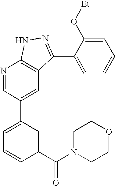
N1=CC(C2=CC=CC(C(N3CCOCC3)=O)=C2)=CC2=C1NN=C2C1=CC=CC=C1O[Et]
